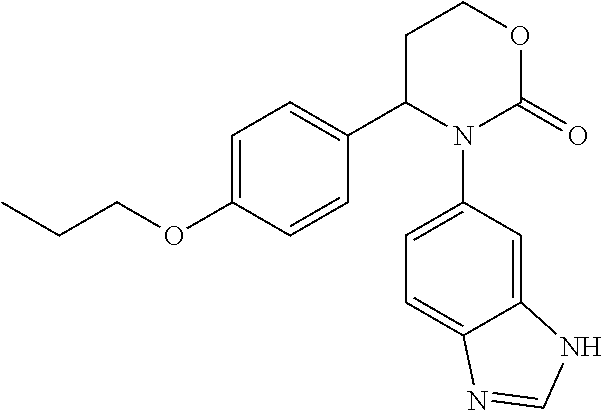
C1=C(OCCC)C=CC(C2N(C3=CC=C4C(=C3)NC=N4)C(=O)OCC2)=C1
